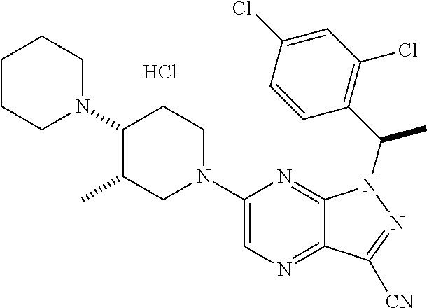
C1CCN(C2C(C)CN(C3=CN=C4C(=N3)N(C(C)C3=C(Cl)C=C(Cl)C=C3)N=C4[CN])CC2)CC1.Cl
